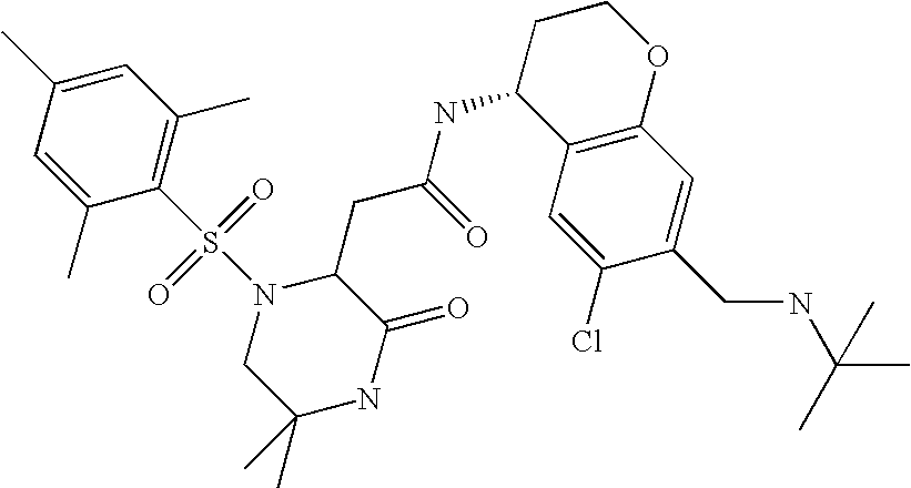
C12=C(C=C(Cl)C(CNC(C)(C)C)=C1)C(NC(=O)CC1C(=O)NC(C)(C)CN1S(C1=C(C)C=C(C)C=C1C)(=O)=O)CCO2
